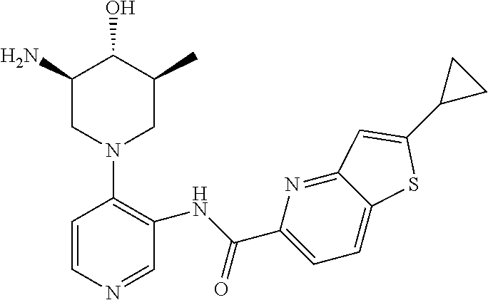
C1=CN=CC(NC(C2=CC=C3C(=N2)C=C(C2CC2)S3)=O)=C1N1CC(C)C(O)C(N)C1
